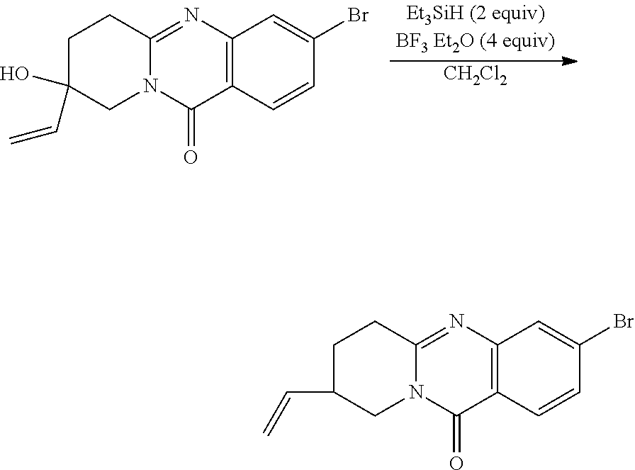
[CH2Cl2].C1CC2=NC3=C(C(=O)N2CC1(C=C)O)C=CC(Br)=C3.C1C(C=C)CN2C(=NC3=C(C2=O)C=CC(Br)=C3)C1
